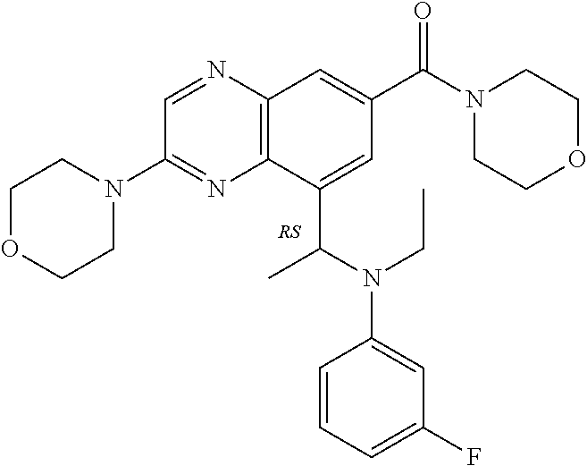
N1=CC(N2CCOCC2)=NC2=C1C=C(C(=O)N1CCOCC1)C=C2C(N(CC)C1=CC(F)=CC=C1)C
